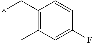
C1(CC)=C(C)C=C(F)C=C1
